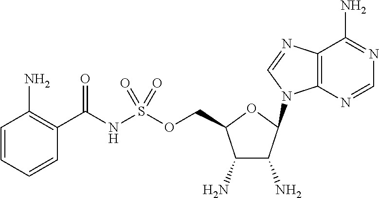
C1(N)C(N)C(N2C3=C(C(N)=NC=N3)N=C2)OC1COS(NC(C1=C(N)C=CC=C1)=O)(=O)=O
